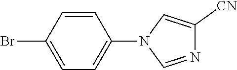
C1=C(Br)C=CC(N2C=NC([CN])=C2)=C1
